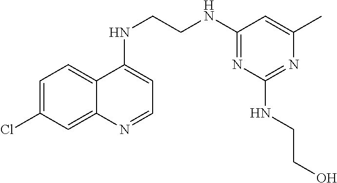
C12=CC=C(Cl)C=C1N=CC=C2NCCNC1=NC(NCCO)=NC(C)=C1
